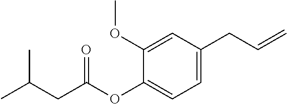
C1=C(CC=C)C=C(OC)C(OC(CC(C)C)=O)=C1
